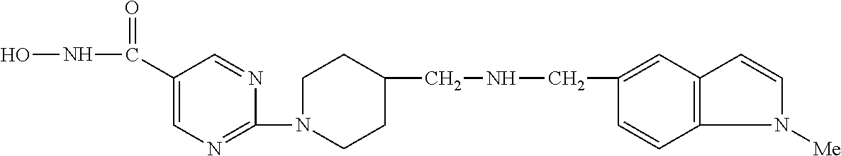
C1(CNCC2=CC3=C(C=C2)N([Me])C=C3)CCN(C2=NC=C(C(NO)=O)C=N2)CC1
